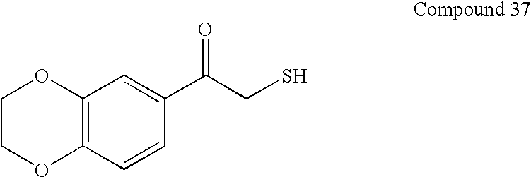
C12=C(C=CC(C(CS)=O)=C1)OCCO2
